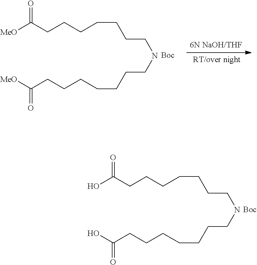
[MeO]C(CCCCCCCNCCCCCCCC([MeO])=O)=O.OC(CCCCCCCNCCCCCCCC(O)=O)=O
